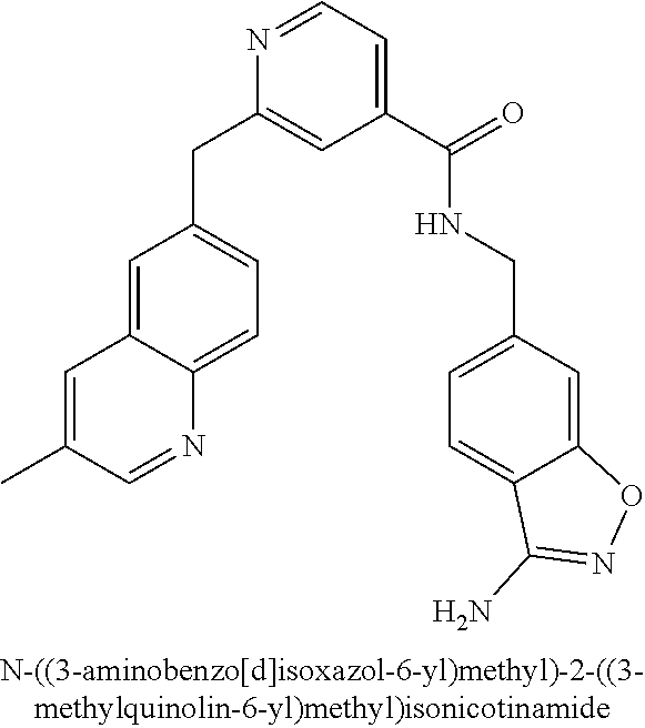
C1=C2C(=CC=C1CC1=CC(C(=O)NCC3=CC=C4C(=C3)ON=C4N)=CC=N1)N=CC(C)=C2
